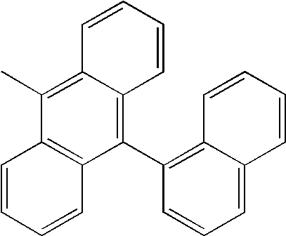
C1(C2=C3C(=CC=C2)C=CC=C3)=C2C(=C(C)C3=C1C=CC=C3)C=CC=C2
